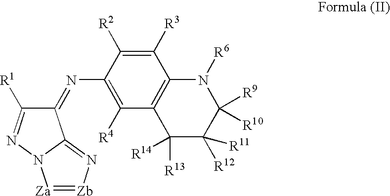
C1([R3])=C([R2])C(N=C2C([R1])=NN3C2=N[Zb]=[Za]3)=C([R4])C2=C1N([R6])C([R9])([R10])C([R12])([R11])C2([R13])[R14]
